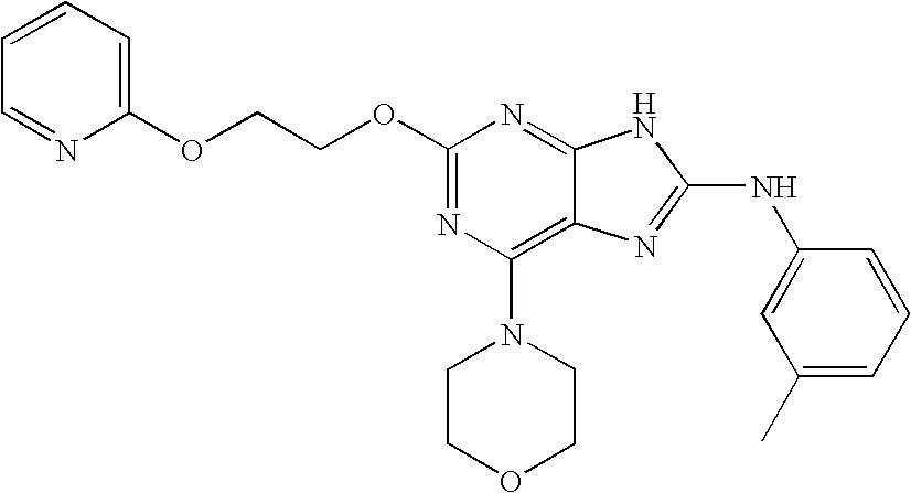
C1=CC=NC(OCCOC2=NC(N3CCOCC3)=C3C(=N2)NC(NC2=CC(C)=CC=C2)=N3)=C1
